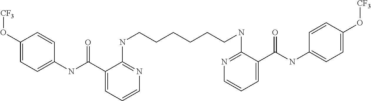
C1(O[CF3])=CC=C(NC(C2=CC=CN=C2NCCCCCCNC2=NC=CC=C2C(NC2=CC=C(O[CF3])C=C2)=O)=O)C=C1
